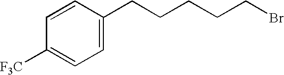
C(Br)CCCCC1=CC=C([F3C])C=C1
